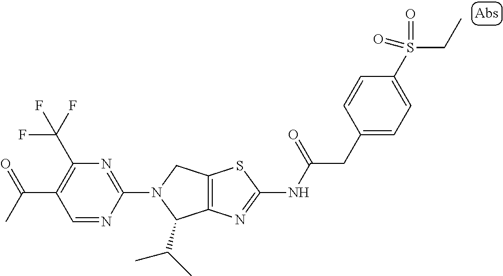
C12=C(N=C(NC(CC3=CC=C(S(=O)(=O)CC)C=C3)=O)S1)C(C(C)C)N(C1=NC(C(F)(F)F)=C(C(C)=O)C=N1)C2
